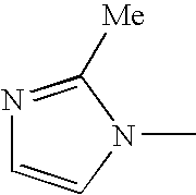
N1=C([Me])N(C)C=C1
